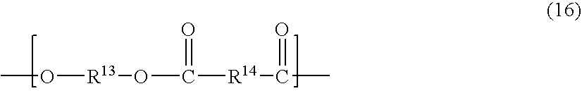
CO[R13]OC(=O)[R14]C(=O)C
